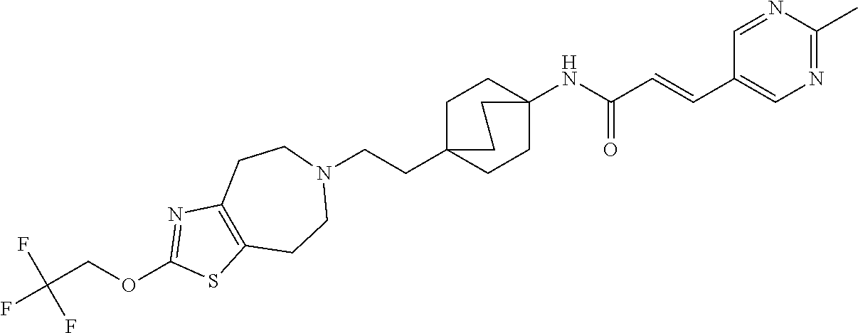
C1C2(CCN3CCC4=C(CC3)SC(OCC(F)(F)F)=N4)CCC(NC(C=CC3=CN=C(C)N=C3)=O)(C1)CC2
